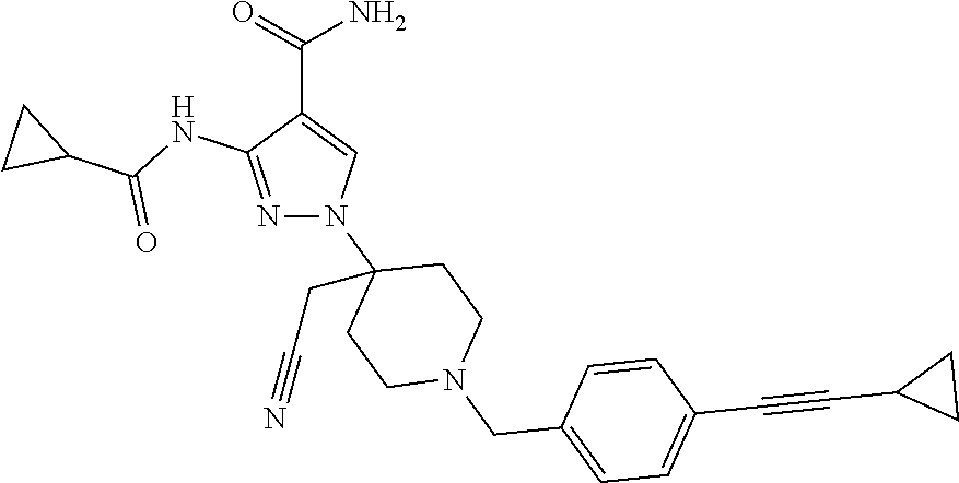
C(C1=CN(C2(CC#N)CCN(CC3=CC=C(C#CC4CC4)C=C3)CC2)N=C1NC(C1CC1)=O)(=O)N
